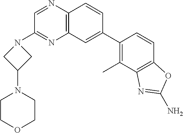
C12=C(C=C(C3=C(C)C4=C(C=C3)OC(N)=N4)C=C1)N=C(N1CC(N3CCOCC3)C1)C=N2
